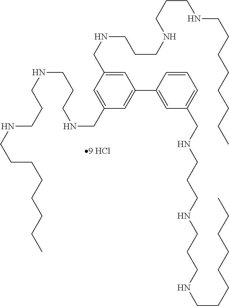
C1=C(CNCCCNCCCNCCCCCCCC)C=C(CNCCCNCCCNCCCCCCCC)C=C1C1=CC(CNCCCNCCCNCCCCCCCC)=CC=C1
